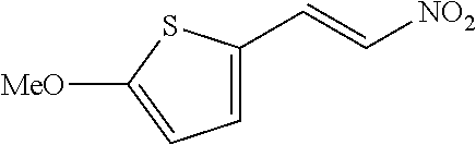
C1=C(C=C[NO2])SC([MeO])=C1
